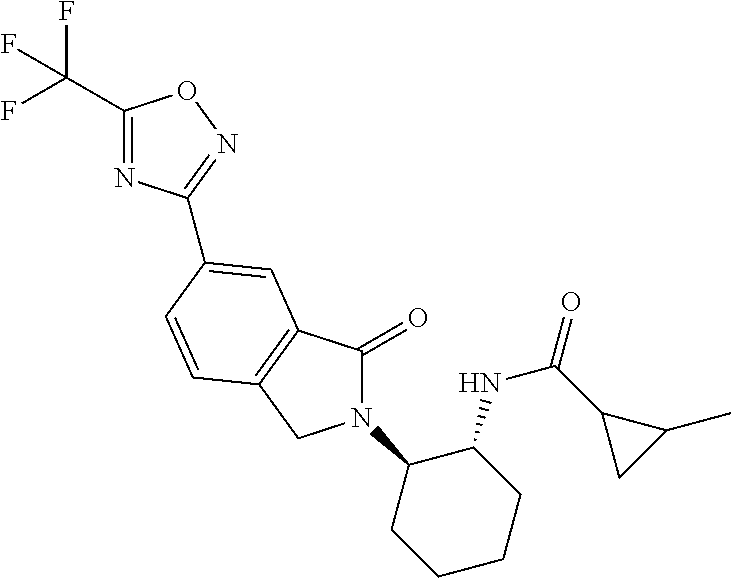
C1(C(F)(F)F)=NC(C2=CC3=C(CN(C4CCCCC4NC(C4CC4C)=O)C3=O)C=C2)=NO1
